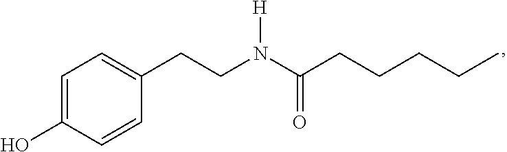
C1=CC(O)=CC=C1CCN(C(CCCCC)=O)[H]
